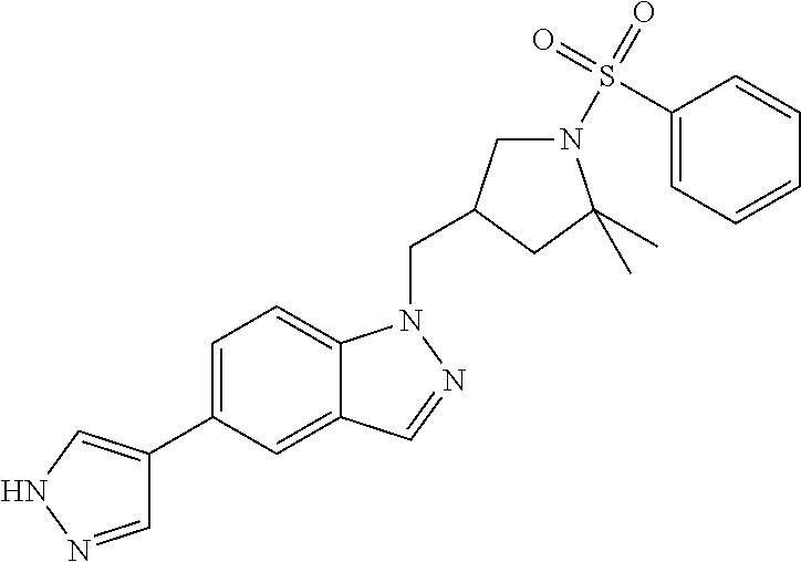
C1=NNC=C1C1=CC=C2C(=C1)C=NN2CC1CN(S(=O)(=O)C2=CC=CC=C2)C(C)(C)C1
